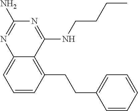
C1=CC(CCC2=CC=CC=C2)=C2C(=C1)N=C(N)N=C2NCCCC
